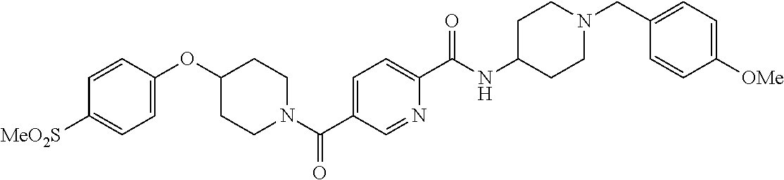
C1=CC(OC2CCN(C(C3=CC=C(C(NC4CCN(CC5=CC=C([OMe])C=C5)CC4)=O)N=C3)=O)CC2)=CC=C1[MeO2S]
